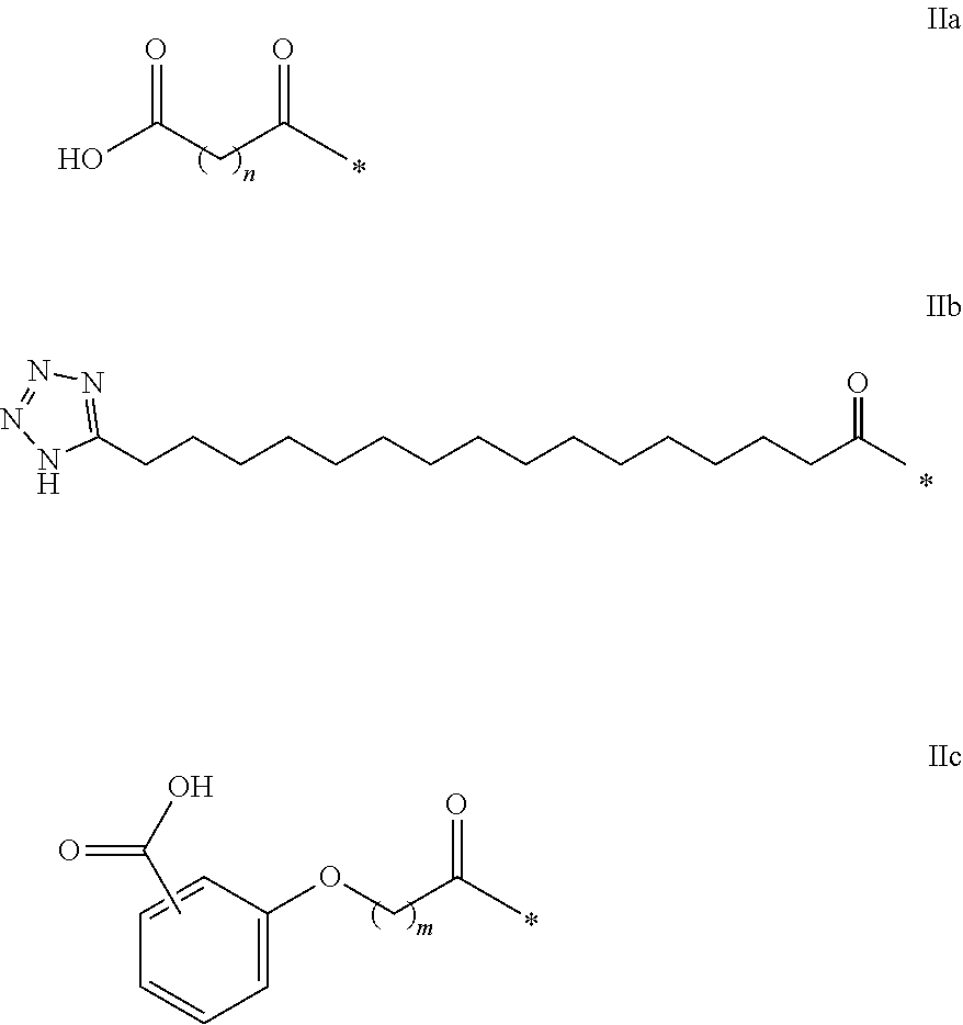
OC(CC(=O)C)=O.C1=CC(OCC(C)=O)=CC=C1.CC(O)=O.C(CCCCCCCCCCCCCCC(C)=O)C1=NN=NN1
